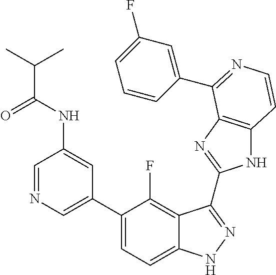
C1=C(C2=CC=C3C(=C2F)C(C2=NC4=C(N2)C=CN=C4C2=CC(F)=CC=C2)=NN3)C=C(NC(C(C)C)=O)C=N1
